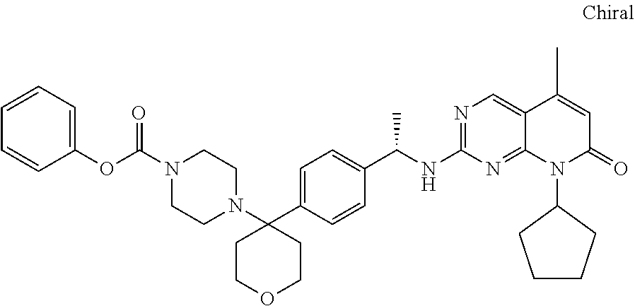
C1COCCC1(C1=CC=C(C(C)NC2=NC=C3C(=N2)N(C2CCCC2)C(=O)C=C3C)C=C1)N1CCN(C(=O)OC2=CC=CC=C2)CC1
